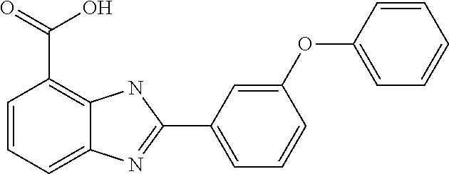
C1=CC=C2C(=C1C(=O)O)NC(C1=CC=CC(OC3=CC=CC=C3)=C1)=N2
